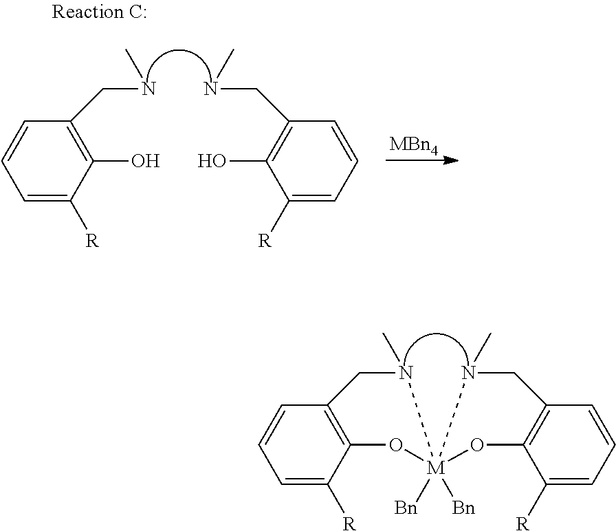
C1=C([R])C2=C(C=C1)CN(C)[M]1([Bn])([Bn])(N(C)CC3=C(C([R])=CC=C3)O1)O2.C1=C([R])C(O)=C(CNC)C=C1.N(CC1=C(O)C([R])=CC=C1)C.[MBn4]
